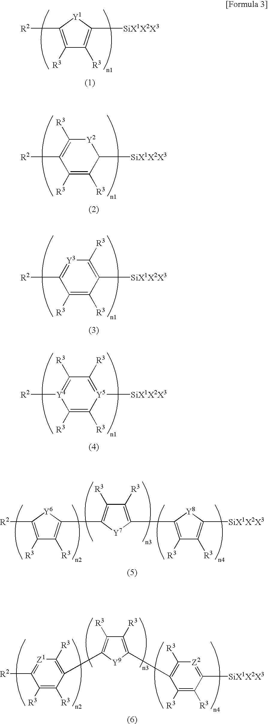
C1([R3])=C([R2])[Y1]C([SiX1X2X3])=C1[R3].C1([R3])=C([R3])C([SiX1X2X3])[Y2]C([R3])=C1[R2].C1([R3])=C([R3])C([SiX1X2X3])=C([R3])[Y3]=C1[R2].C1([R3])=C([R3])[Y5]([SiX1X2X3])=C([R3])C([R3])=[Y4]1[R2].C1([R3])=C([R2])[Y6]C(C2=C([R3])C([R3])=C(C3=C([R3])C([R3])=C([SiX1X2X3])[Y8]3)[Y7]2)=C1[R3].C1([R3])=C([R3])C(C2=C([R3])C([R3])=C(C3=C([R3])[Z2]=C([SiX1X2X3])C([R3])=C3[R3])[Y9]2)=C([R3])[Z1]=C1[R2]
